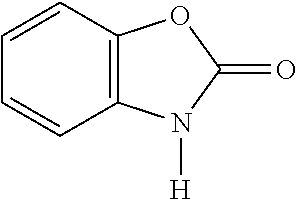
C1=CC=CC2=C1OC(=O)N2[H]
